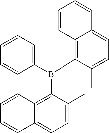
B(C1=C2C(=CC=C1C)C=CC=C2)(C1=CC=CC=C1)C1=C2C(=CC=C1C)C=CC=C2
